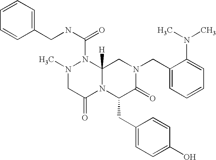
C1(N(C)C)=CC=CC=C1CN1CC2([H])N(C(NCC3=CC=CC=C3)=O)N(C)CC(=O)N2C(CC2=CC=C(O)C=C2)C1=O
